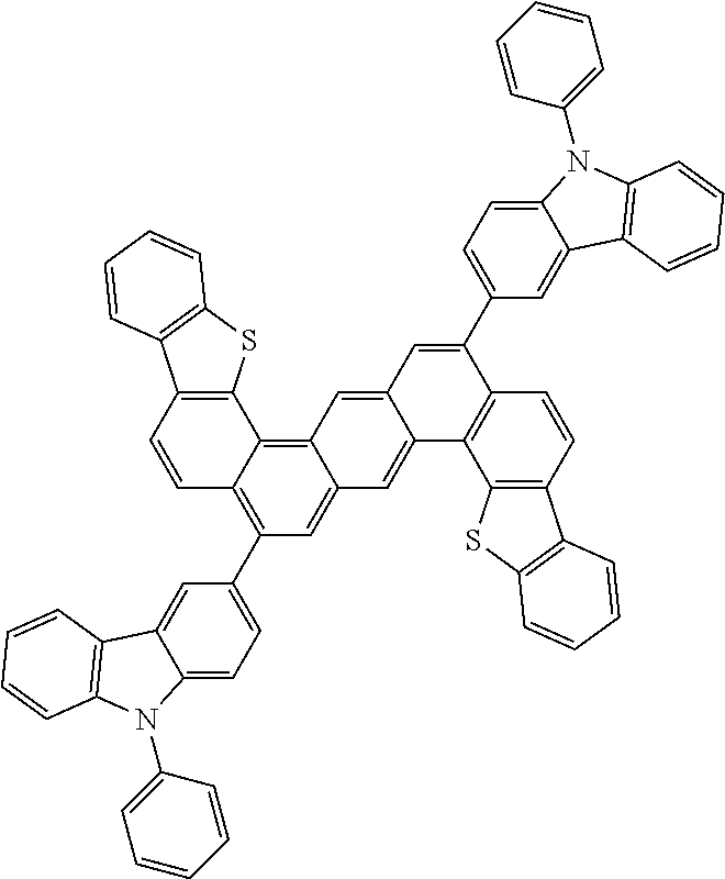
C1=CC2=C(C3=CC=C4C(=C3)C3=C(N4C4=CC=CC=C4)C=CC=C3)C=C3C(=C2C2=C1C1=C(S2)C=CC=C1)C=C1C(=C3)C2=C(C(C3=CC=C4C(=C3)C3=C(N4C4=CC=CC=C4)C=CC=C3)=C1)C=CC1=C2SC2=C1C=CC=C2
